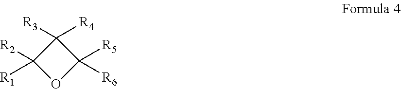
C1([R3])([R4])C([R2])([R1])OC1([R5])[R6]
